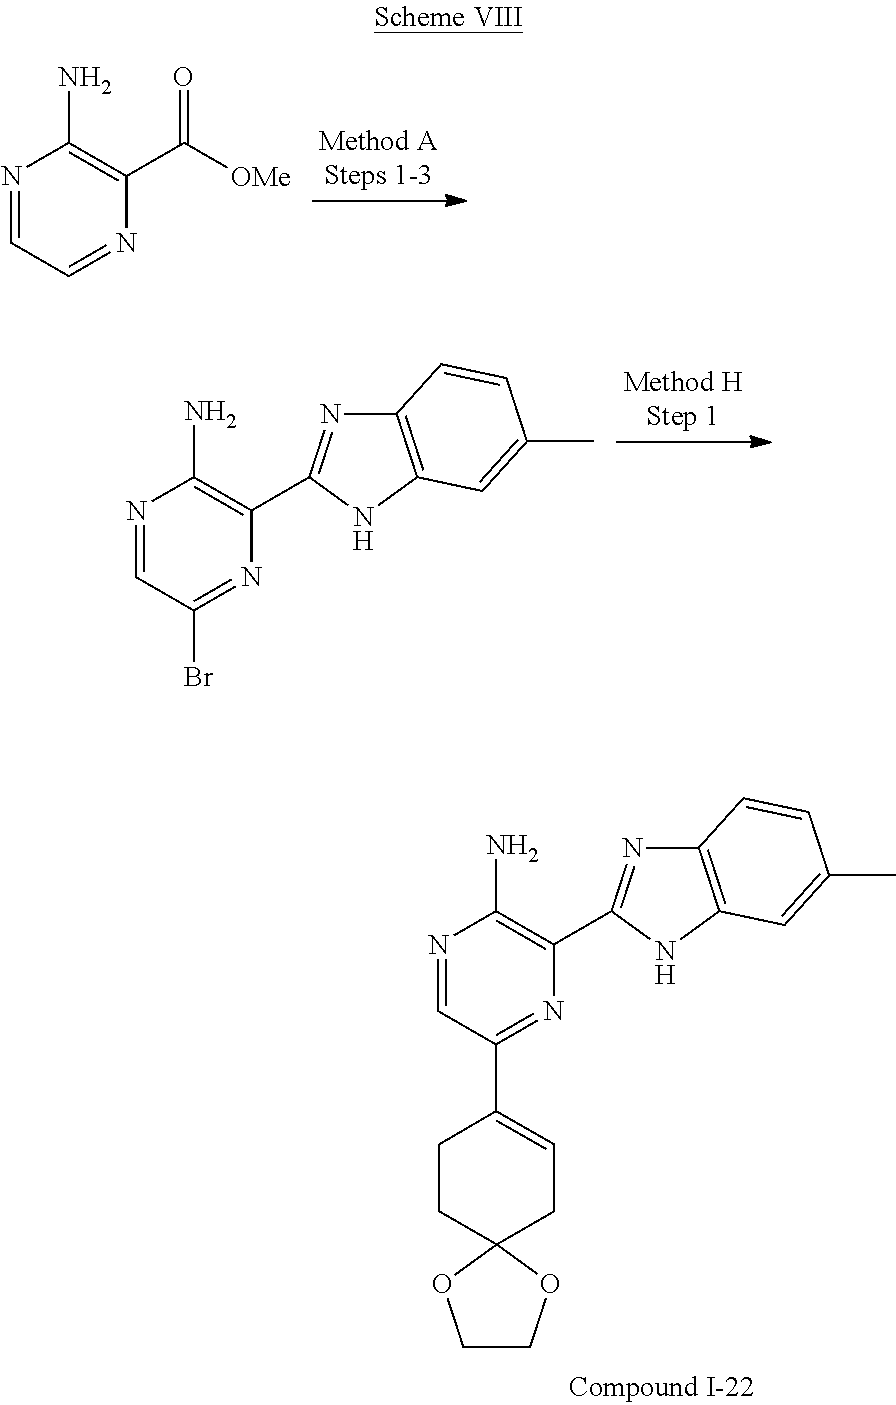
N1=CC=NC(C([OMe])=O)=C1N.N1=CC(Br)=NC(C2=NC3=C(N2)C=C(C)C=C3)=C1N.N1=CC(C2=CCC3(CC2)OCCO3)=NC(C2=NC3=C(N2)C=C(C)C=C3)=C1N
